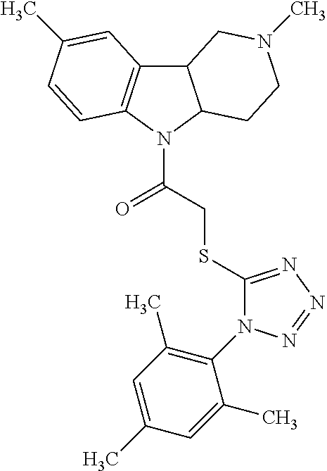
C12C3=C(N(C(CSC4=NN=NN4C4=C(C)C=C(C)C=C4C)=O)C1CCN(C)C2)C=CC(C)=C3
